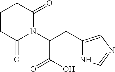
C1CC(=O)N(C(CC2=CN=CN2)C(=O)O)C(=O)C1
